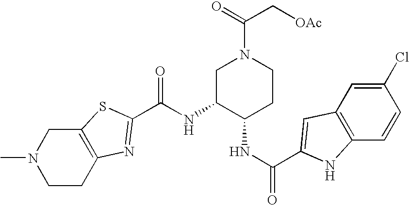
C12=C(CCN(C)C1)N=C(C(NC1C(NC(=O)C3=CC4=C(C=CC(Cl)=C4)N3)CCN(C(=O)C[OAc])C1)=O)S2
